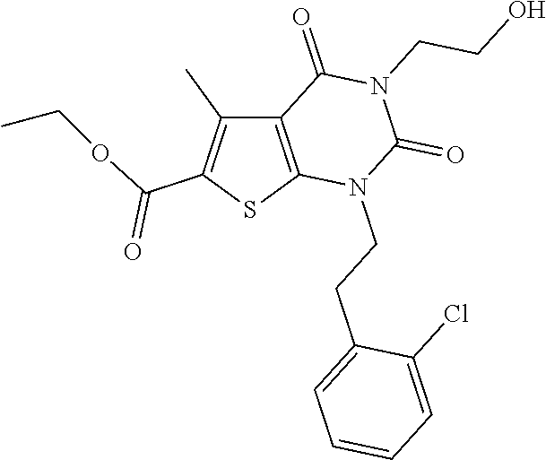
C12=C(SC(C(OCC)=O)=C1C)N(CCC1=CC=CC=C1Cl)C(=O)N(CCO)C2=O
